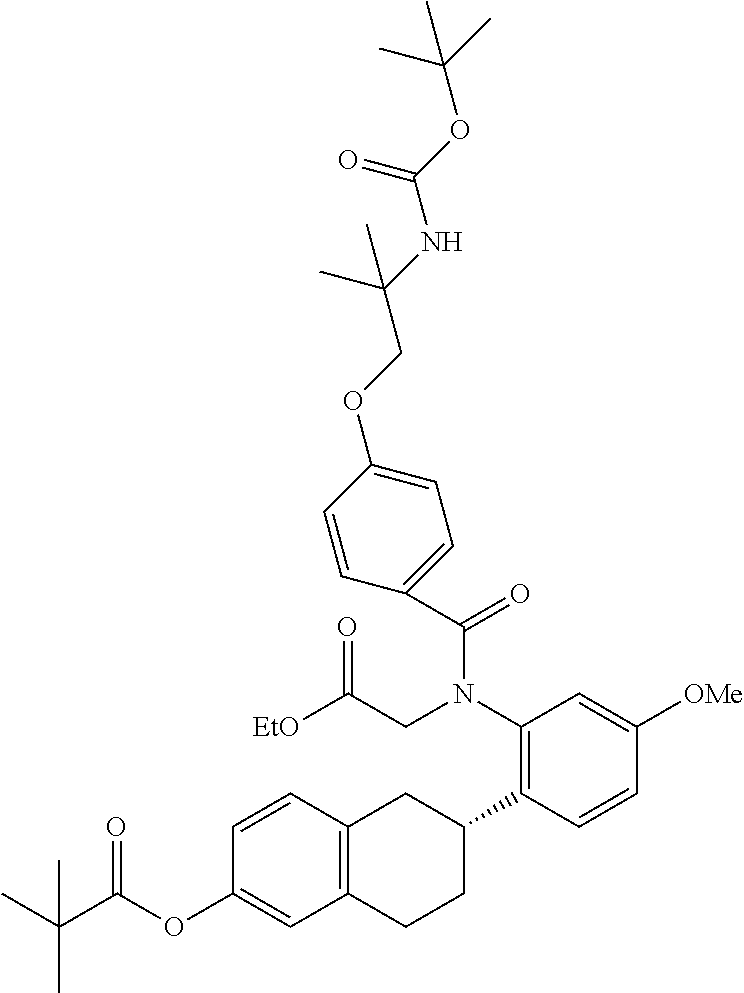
C1(C(N(C2=C(C3CC4=C(CC3)C=C(OC(C(C)(C)C)=O)C=C4)C=CC([OMe])=C2)CC([EtO])=O)=O)=CC=C(OCC(NC(OC(C)(C)C)=O)(C)C)C=C1
